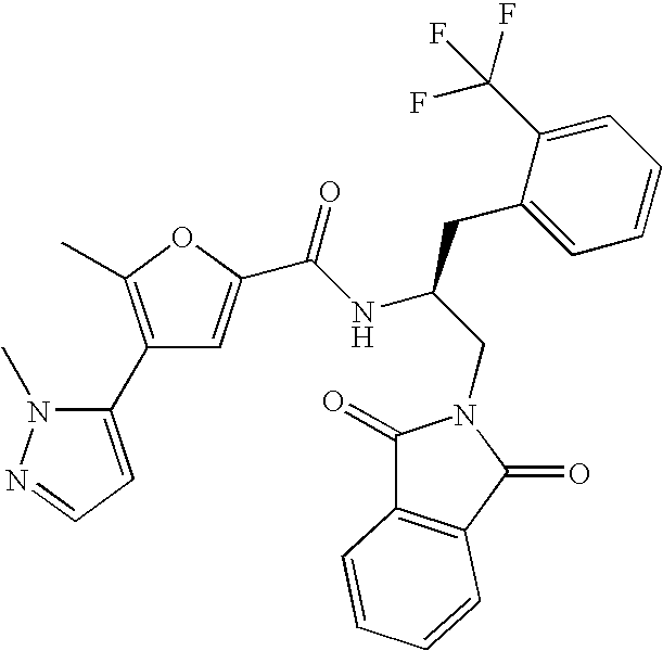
C1(C2=C(C)OC(C(NC(CN3C(=O)C4=C(C3=O)C=CC=C4)CC3=CC=CC=C3C(F)(F)F)=O)=C2)=CC=NN1C
